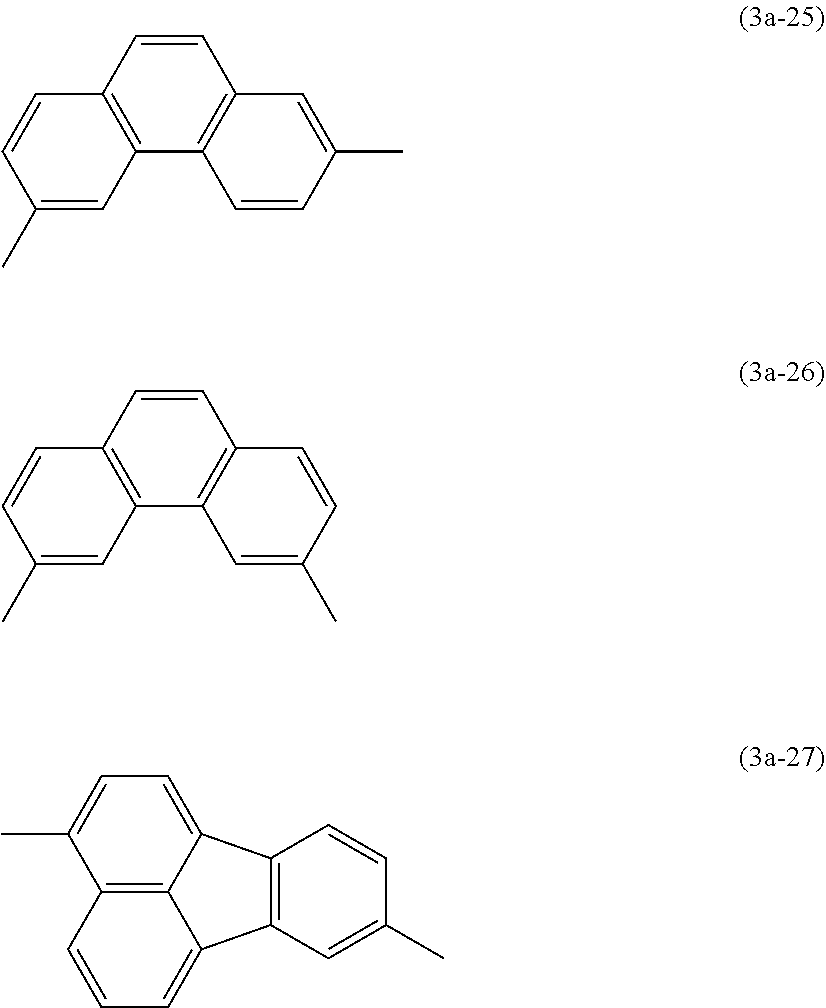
C1=CC2=C(C3=C1C=C(C)C=C3)C=C(C)C=C2.C1=CC2=C(C3=C1C=CC(C)=C3)C=C(C)C=C2.C12=C3C(=CC=C1C)C1=C(C3=CC=C2)C=C(C)C=C1
